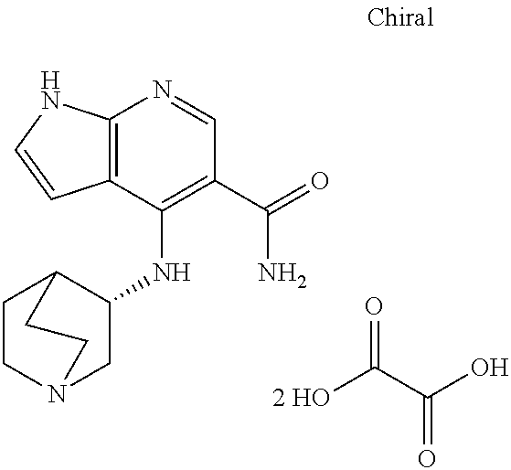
C12=C(C(NC3C4CCN(C3)CC4)=C(C(=O)N)C=N1)C=CN2.[2 HO]C(C(O)=O)=O
